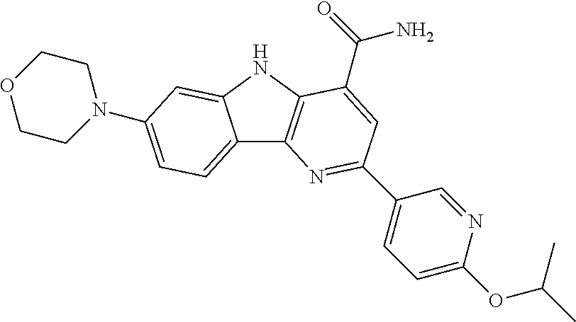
C12=CC=C(N3CCOCC3)C=C1NC1=C2N=C(C2=CC=C(OC(C)C)N=C2)C=C1C(=O)N
